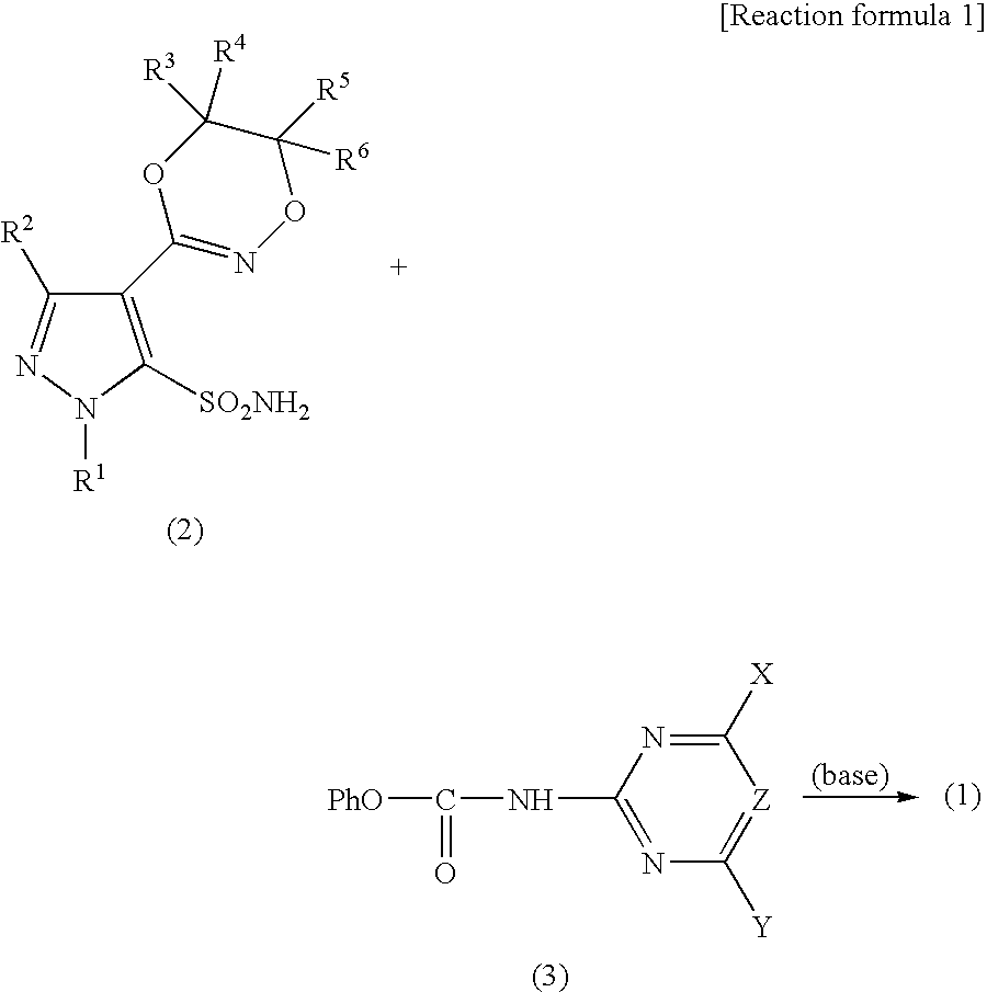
C1([R2])=NN([R1])C([SO2NH2])=C1C1=NOC([R5])([R6])C([R3])([R4])O1.N1=C(NC([PhO])=O)N=C([X])[Z]=C1[Y]
